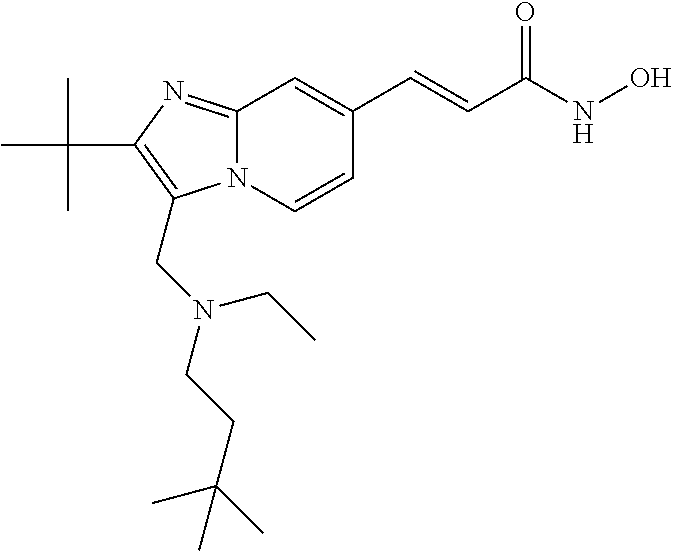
N12C(=NC(C(C)(C)C)=C1CN(CCC(C)(C)C)CC)C=C(C=CC(NO)=O)C=C2
